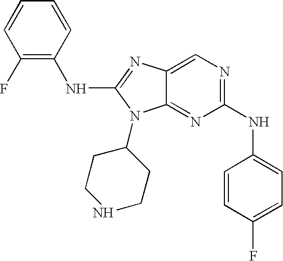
C1=CC(F)=C(NC2=NC3=CN=C(NC4=CC=C(F)C=C4)N=C3N2C2CCNCC2)C=C1
